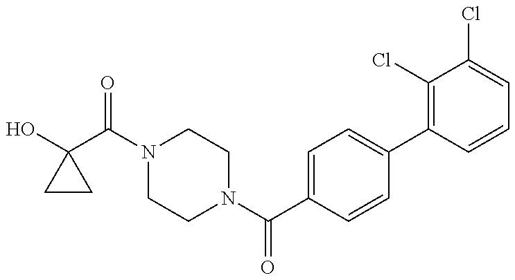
C1(O)(C(N2CCN(C(C3=CC=C(C4=C(Cl)C(Cl)=CC=C4)C=C3)=O)CC2)=O)CC1
